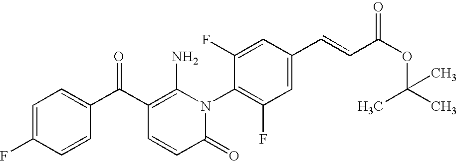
C1=C(F)C=CC(C(C2=C(N)N(C3=C(F)C=C(C=CC(OC(C)(C)C)=O)C=C3F)C(=O)C=C2)=O)=C1
